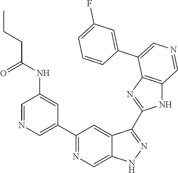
C1(C2=CN=CC(NC(=O)CCC)=C2)=NC=C2C(=C1)C(C1=NC3=C(N1)C=NC=C3C1=CC(F)=CC=C1)=NN2
